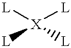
[X]([L])([L])([L])[L]
